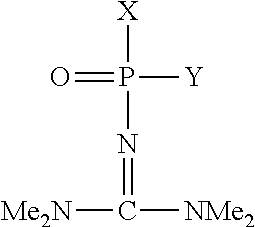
O=P([Y])([X])N=C([Me2N])[NMe2]
